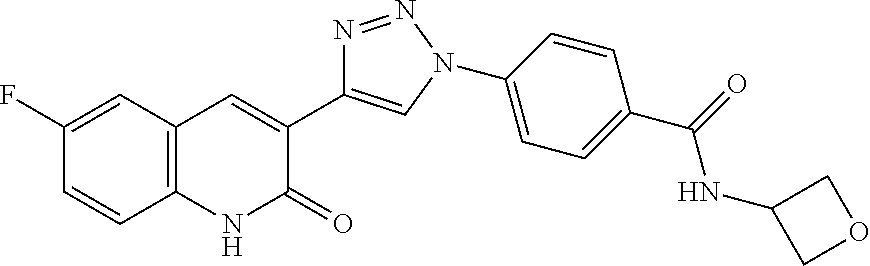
C1(F)=CC2=C(C=C1)NC(=O)C(C1=CN(C3=CC=C(C(=O)NC4COC4)C=C3)N=N1)=C2
